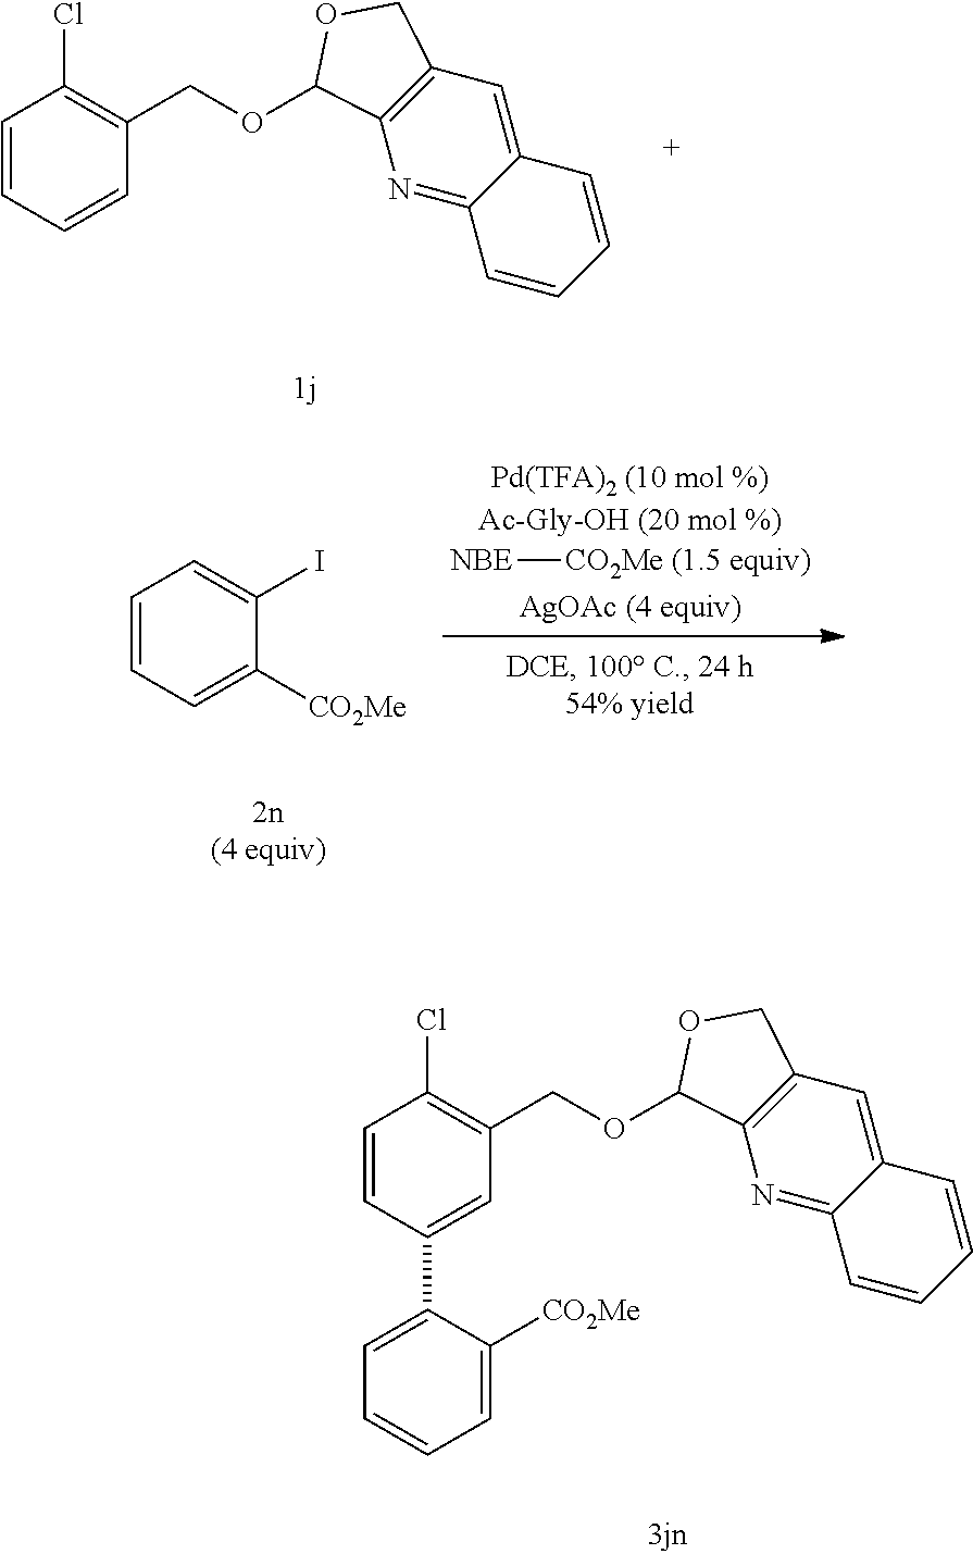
C1=CC=CC(COC2C3=C(C=C4C(=N3)C=CC=C4)CO2)=C1Cl.C1=CC=C([CO2Me])C(I)=C1.[NBE][CO2Me (1.5 equiv)].C1=CC(C2=CC=CC=C2[CO2Me])=CC(COC2C3=C(C=C4C(=N3)C=CC=C4)CO2)=C1Cl
